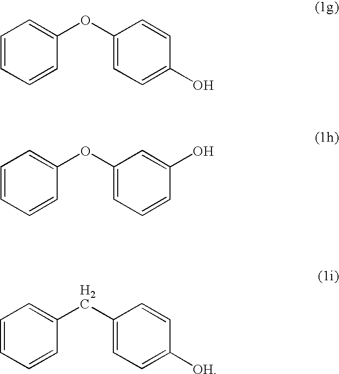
C1=CC=CC(OC2=CC=C(O)C=C2)=C1.C1=CC=CC(OC2=CC=CC(O)=C2)=C1.C1=CC=CC(CC2=CC=C([OH])C=C2)=C1
